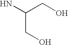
C(CO)(CO)N
